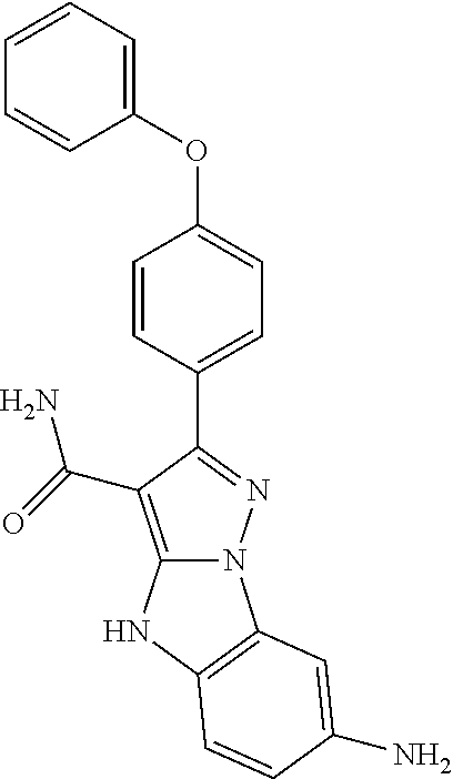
C12=C(C(N)=O)C(C3=CC=C(OC4=CC=CC=C4)C=C3)=NN1C1=C(N2)C=CC(N)=C1
